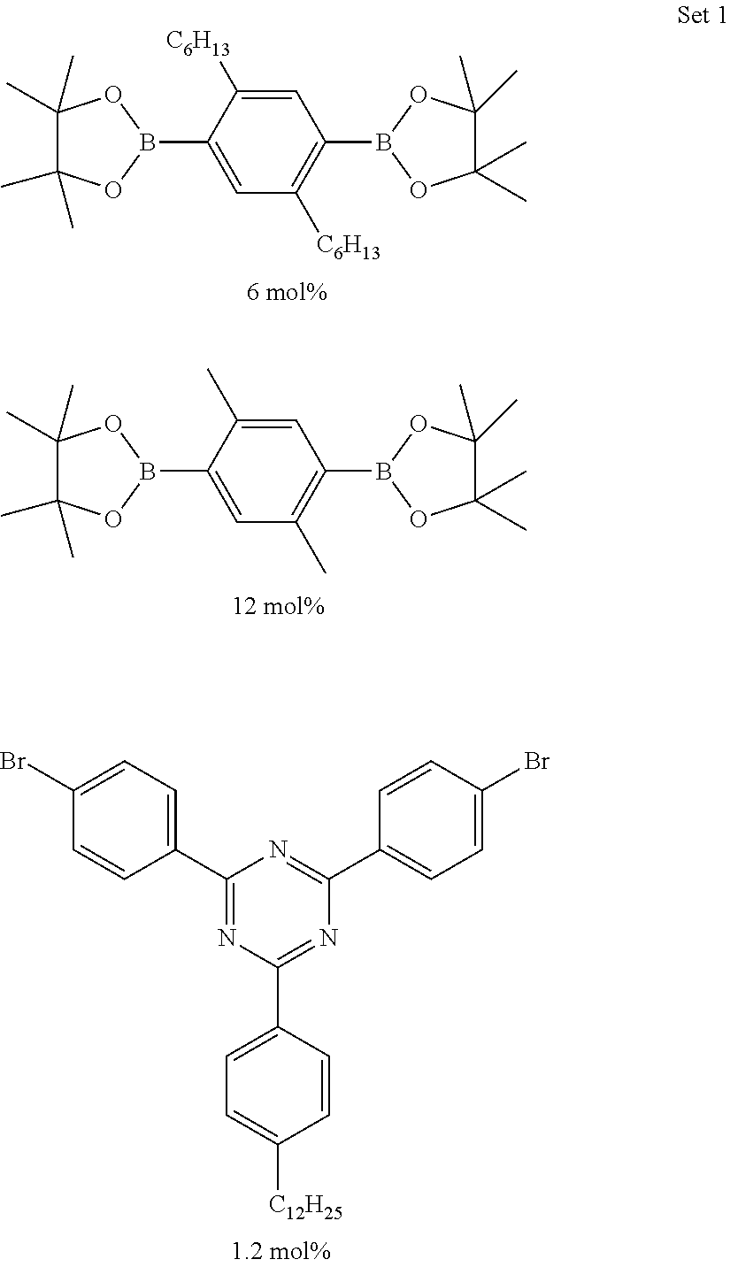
C1(C)(C)C(C)(C)OB(C2=CC([C6H13])=C(B3OC(C)(C)C(C)(C)O3)C=C2[C6H13])O1.C1(C)(C)C(C)(C)OB(C2=CC(C)=C(B3OC(C)(C)C(C)(C)O3)C=C2C)O1.C1(C2=NC(C3=CC=C([C12H25])C=C3)=NC(C3=CC=C(Br)C=C3)=N2)=CC=C(Br)C=C1
